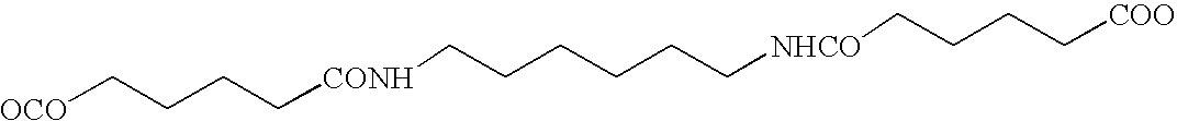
[OCO]CCCC[CONH]CCCCCC[NHCO]CCCC[COO]
